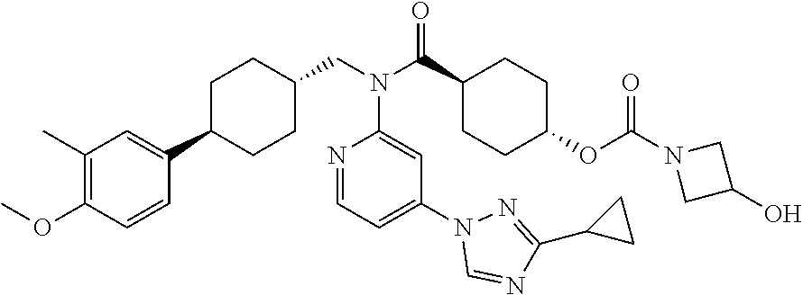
N1=C(C2CC2)N=CN1C1=CC=NC(N(CC2CCC(C3=CC(C)=C(OC)C=C3)CC2)C(C2CCC(OC(N3CC(O)C3)=O)CC2)=O)=C1
